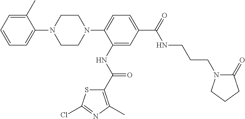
C1=CC=C(C)C(N2CCN(C3=CC=C(C(NCCCN4C(=O)CCC4)=O)C=C3NC(=O)C3=C(C)N=C(Cl)S3)CC2)=C1
